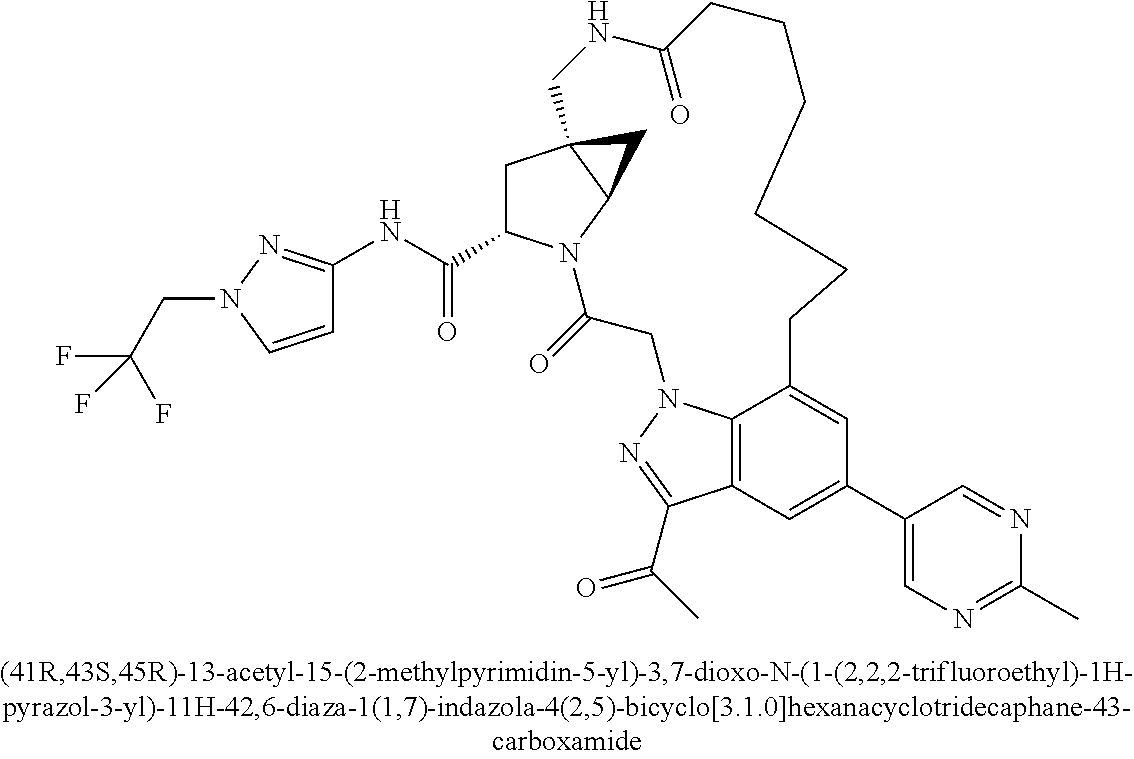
C12=C3C=C(C4=CN=C(C)N=C4)C=C1CCCCCCC(=O)NCC14CC(C(NC5=NN(CC(F)(F)F)C=C5)=O)N(C(=O)CN2N=C3C(=O)C)C1C4
